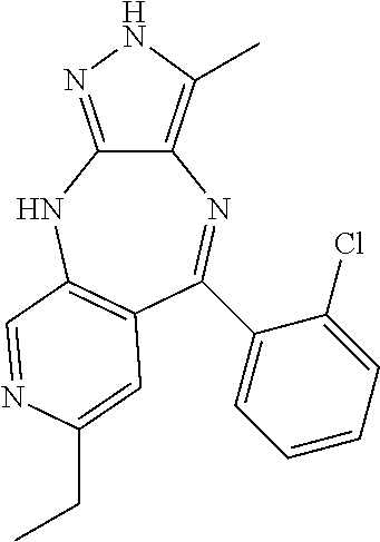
C12=C(C)NN=C1NC1=C(C=C(CC)N=C1)C(C1=CC=CC=C1Cl)=N2
